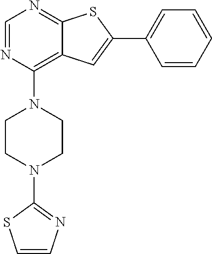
C12=C(N3CCN(C4=NC=CS4)CC3)N=CN=C1SC(C1=CC=CC=C1)=C2
